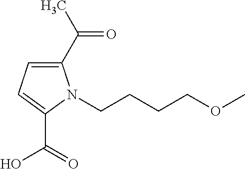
C1(C(C)=O)=CC=C(C(=O)O)N1CCCCOC
